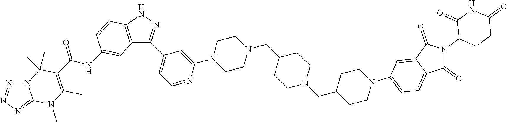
N(C(=O)C1=C(C)N(C)C2=NN=NN2C1(C)C)C1=CC2=C(NN=C2C2=CC=NC(N3CCN(CC4CCN(CC5CCN(C6=CC=C7C(=O)N(C8CCC(=O)NC8=O)C(=O)C7=C6)CC5)CC4)CC3)=C2)C=C1
